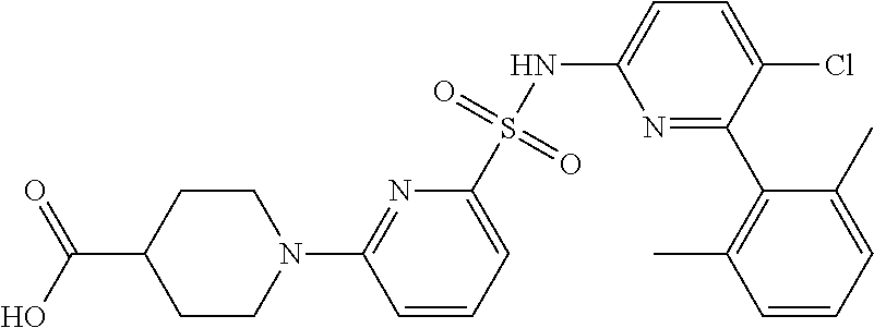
N1=C(C2=C(C)C=CC=C2C)C(Cl)=CC=C1NS(C1=CC=CC(N2CCC(C(O)=O)CC2)=N1)(=O)=O
